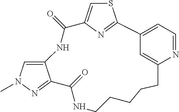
N1C(=O)C2=CSC(=N2)C2=CC=NC(=C2)CCCCCNC(=O)C2=NN(C)C=C12
